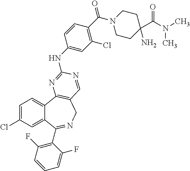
C1=C(Cl)C=C2C(=C1)C1=C(CN=C2C2=C(F)C=CC=C2F)C=NC(NC2=CC(Cl)=C(C(=O)N3CCC(N)(C(N(C)C)=O)CC3)C=C2)=N1
